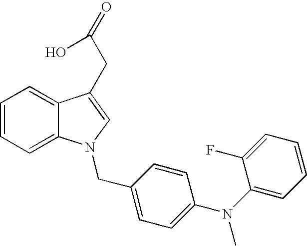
C1=CC=C2C(=C1)C(CC(=O)O)=CN2CC1=CC=C(N(C2=CC=CC=C2F)C)C=C1
